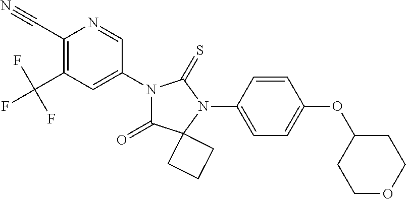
C1(C#N)=C(C(F)(F)F)C=C(N2C(=O)C3(N(C4=CC=C(OC5CCOCC5)C=C4)C2=S)CCC3)C=N1
